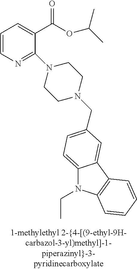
C1=CN=C(N2CCN(CC3=CC=C4N(CC)C5=C(C4=C3)C=CC=C5)CC2)C(C(OC(C)C)=O)=C1
